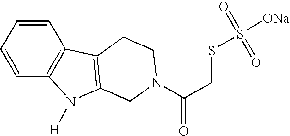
C1=CC=CC2=C1C1=C(N2[H])CN(C(CSS([ONa])(=O)=O)=O)CC1
